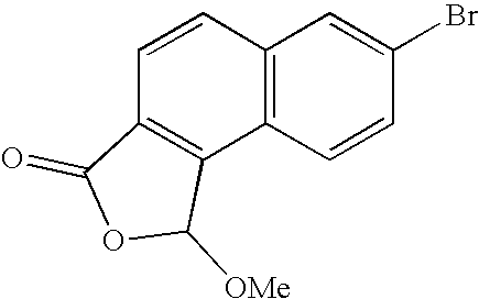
C12=C(C=CC(Br)=C1)C1=C(C=C2)C(=O)OC1[OMe]
